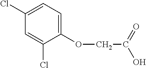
C1(OCC(O)=O)=CC=C(Cl)C=C1Cl
